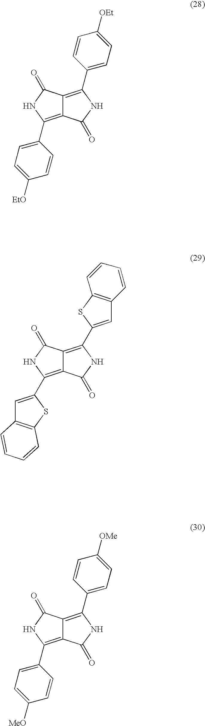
C12=C(C3=CC=C([EtO])C=C3)NC(=O)C1=C(C1=CC=C([OEt])C=C1)NC2=O.C1(=O)NC(C2=CC3=C(S2)C=CC=C3)=C2C(=O)NC(C3=CC4=C(S3)C=CC=C4)=C12.C12=C(C3=CC=C([MeO])C=C3)NC(=O)C1=C(C1=CC=C([OMe])C=C1)NC2=O
